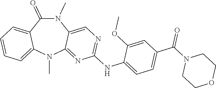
N1(C)C(=O)C2=CC=CC=C2N(C)C2=NC(NC3=CC=C(C(N4CCOCC4)=O)C=C3OC)=NC=C12
